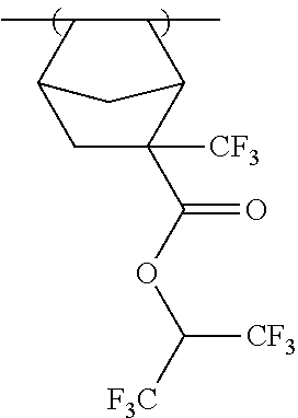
C1(C)C(C)C2CC([CF3])(C(OC([CF3])[F3C])=O)C1C2
